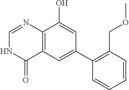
C12=C(C=C(C3=C(COC)C=CC=C3)C=C1O)C(=O)NC=N2
